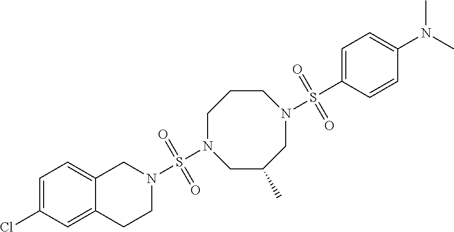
C1=C(Cl)C=C2C(=C1)CN(S(=O)(=O)N1CC(C)CN(S(C3=CC=C(N(C)C)C=C3)(=O)=O)CCC1)CC2
